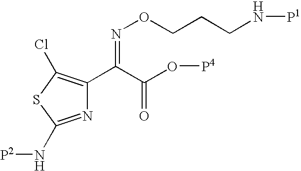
N1=C(N[P2])SC(Cl)=C1C(C(O[P4])=O)=NOCCCN[P1]
